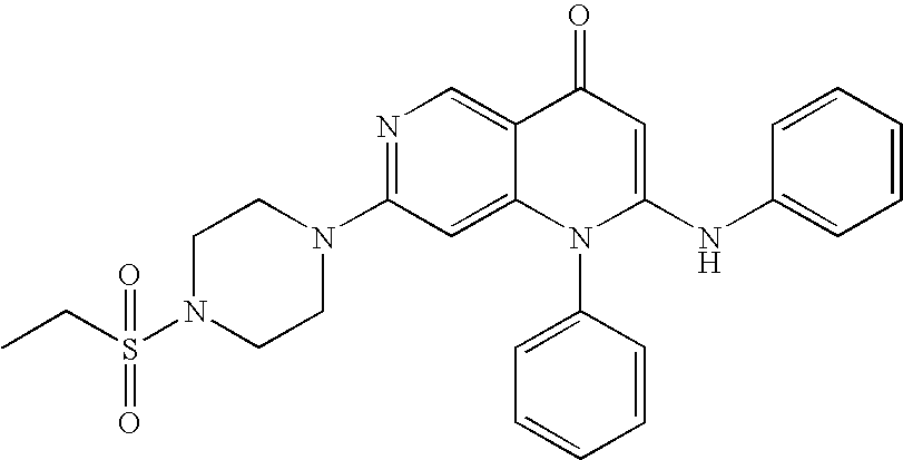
C1(N2CCN(S(CC)(=O)=O)CC2)=NC=C2C(=C1)N(C1=CC=CC=C1)C(NC1=CC=CC=C1)=CC2=O
